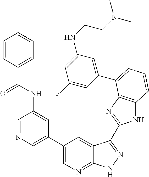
C1(C2=CN=C3C(=C2)C(C2=NC4=C(N2)C=CC=C4C2=CC(NCCN(C)C)=CC(F)=C2)=NN3)=CN=CC(NC(C2=CC=CC=C2)=O)=C1
